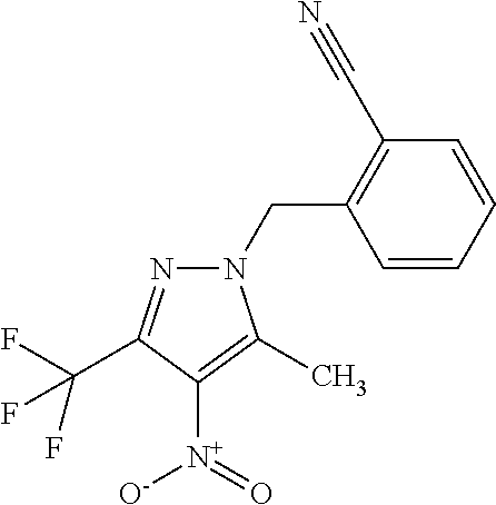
C1=CC=CC(CN2N=C(C(F)(F)F)C([N+]([O-])=O)=C2C)=C1C#N
